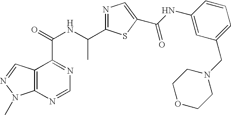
C12=C(N=CN=C1C(=O)NC(C1=NC=C(C(NC3=CC(CN4CCOCC4)=CC=C3)=O)S1)C)N(C)N=C2
